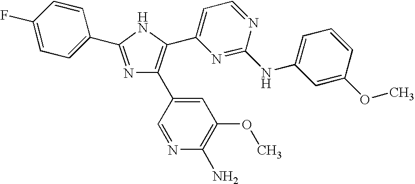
N1=C(C2=CC=C(F)C=C2)NC(C2=CC=NC(NC3=CC=CC(OC)=C3)=N2)=C1C1=CC(OC)=C(N)N=C1
